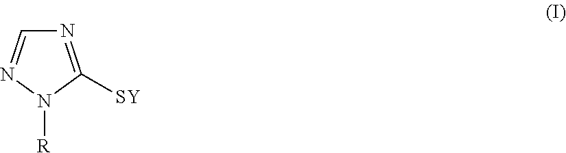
N1=C([SY])N([R])N=C1
